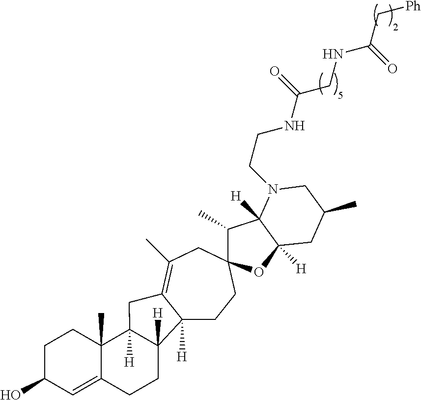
C12([H])CCC3(CC(C)=C1CC1([H])C4(C)C(=CC(O)CC4)CCC21[H])C(C)C1([H])C([H])(O3)CC(C)CN1CCNC(CNC(C[Ph])=O)=O
